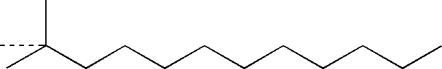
CC(CCCCCCCCCC)(C)C
